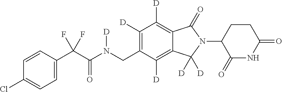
C1=CC(C(C(N(CC2=C([D])C([D])=C3C(=C2[D])C([D])([D])N(C2C(=O)NC(=O)CC2)C3=O)[D])=O)(F)F)=CC=C1Cl
